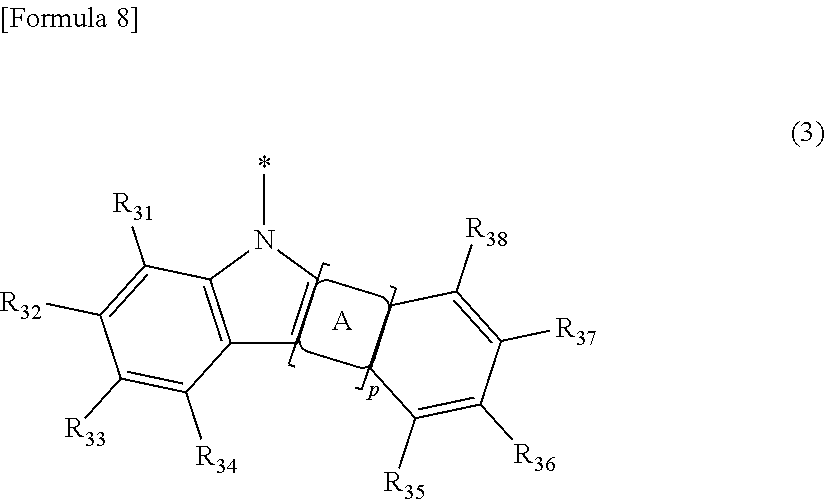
C12=C(N(C)C=C1)C([R31])=C([R32])C([R33])=C2[R34].C1CC([R38])=C([R37])C([R36])=C1[R35].[A]
